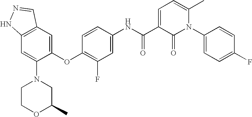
C12=C(C=C(OC3=C(F)C=C(NC(=O)C4=CC=C(C)N(C5=CC=C(F)C=C5)C4=O)C=C3)C(N3CCOC(C)C3)=C1)C=NN2
